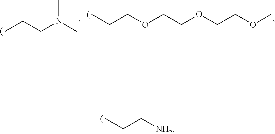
CN(C)CCC.CCCOCCOCCOC.CCC[NH2]
